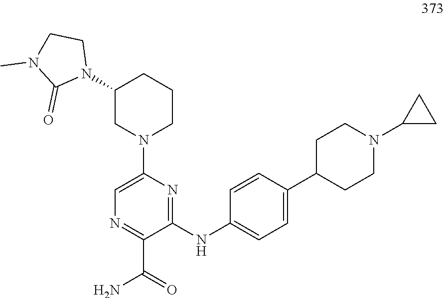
N1=C(C(=O)N)C(NC2=CC=C(C3CCN(C4CC4)CC3)C=C2)=NC(N2CCCC(N3CCN(C)C3=O)C2)=C1
